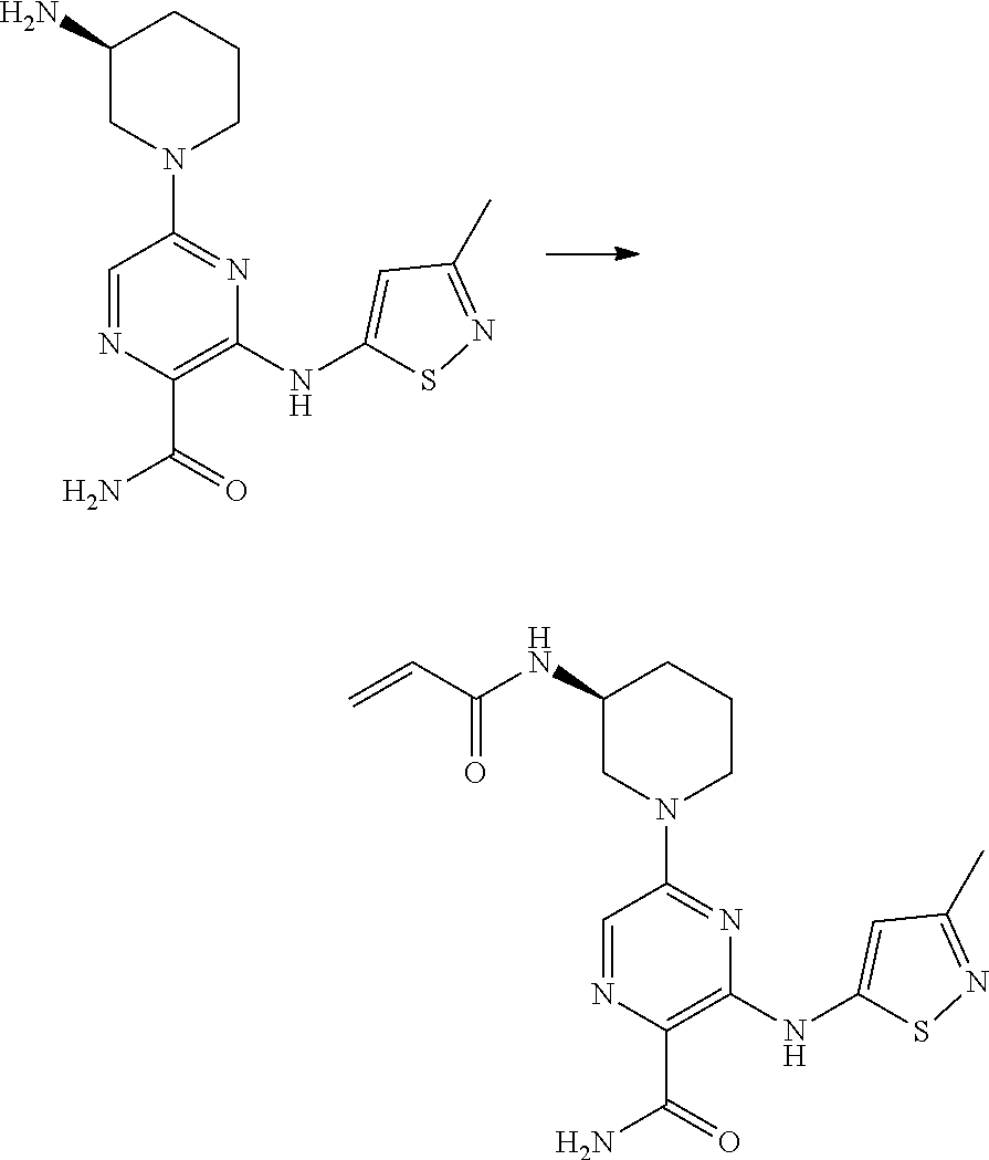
N1=CC(N2CCCC(N)C2)=NC(NC2=CC(C)=NS2)=C1C(=O)N.N1=CC(N2CCCC(NC(C=C)=O)C2)=NC(NC2=CC(C)=NS2)=C1C(=O)N
